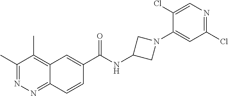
C1(C)=NN=C2C(=C1C)C=C(C(NC1CN(C3=CC(Cl)=NC=C3Cl)C1)=O)C=C2
